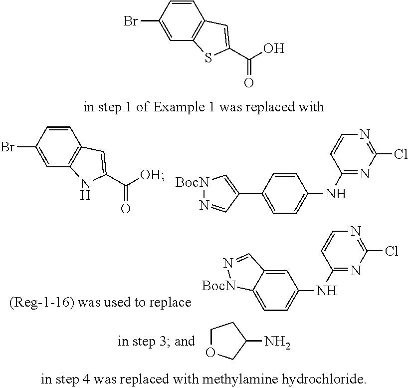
C1=CC(Br)=CC2=C1C=C(C([OH])=O)N2.[BocN]1N=CC(C2=CC=C(NC3=NC(Cl)=NC=C3)C=C2)=C1.C12=CC=C(NC3=NC(Cl)=NC=C3)C=C1C=N[BocN]2.C1OCC(N)C1.C1=CC(Br)=CC2=C1C=C(C(O)=O)S2
